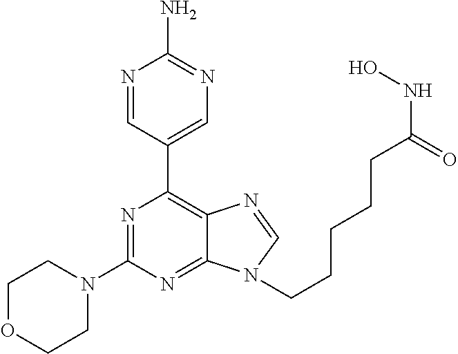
N1=CC(C2=C3C(=NC(N4CCOCC4)=N2)N(CCCCCC(NO)=O)C=N3)=CN=C1N
